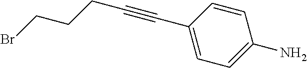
BrCCCC#CC1=CC=C(N)C=C1
